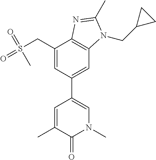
CC1=CC(C2=CC3=C(C(CS(=O)(=O)C)=C2)N=C(C)N3CC2CC2)=CN(C)C1=O
